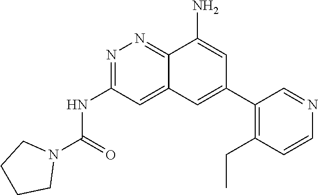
N1=C(NC(=O)N2CCCC2)C=C2C(=N1)C(N)=CC(C1=C(CC)C=CN=C1)=C2
